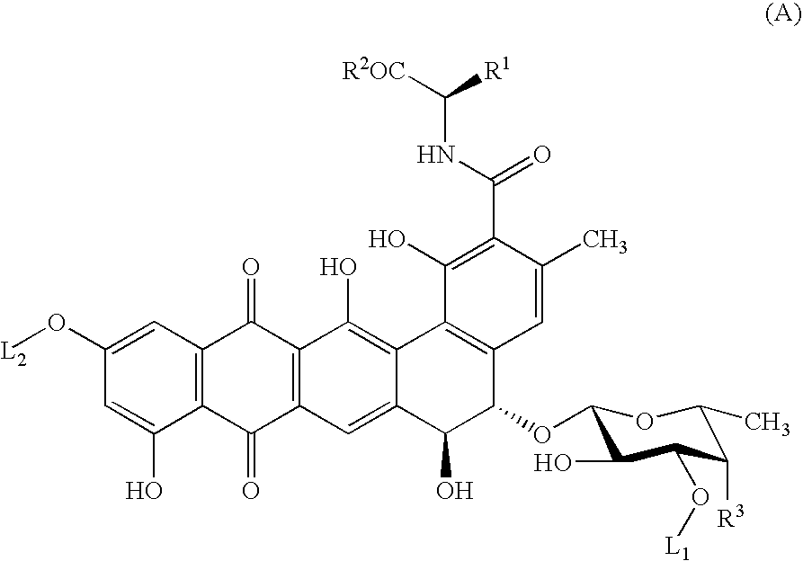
C1(O[L2])=CC2=C(C(O)=C1)C(=O)C1=C(C2=O)C(O)=C2C(=C1)C(O)C(OC1C(O)C(O[L1])C([R3])C(C)O1)C1=C2C(O)=C(C(=O)NC([R1])[R2OC])C(C)=C1
